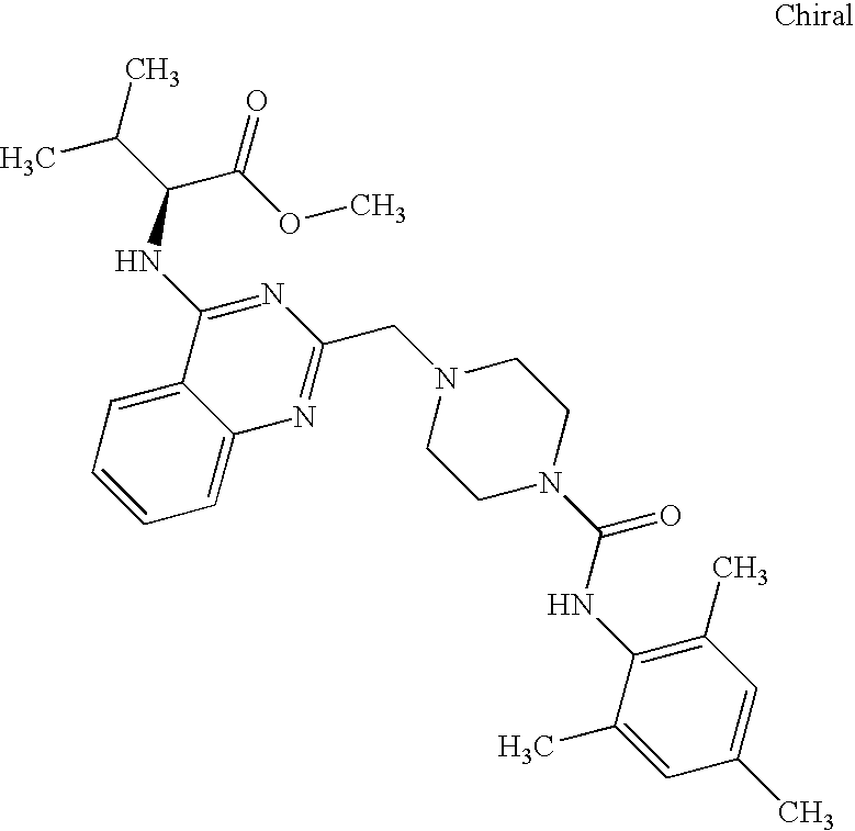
C1=CC=C2C(=C1)C(NC(C(=O)OC)C(C)C)=NC(CN1CCN(C(NC3=C(C)C=C(C)C=C3C)=O)CC1)=N2
